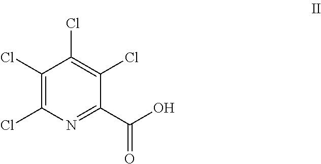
C1(Cl)=C(Cl)N=C(C(O)=O)C(Cl)=C1Cl
